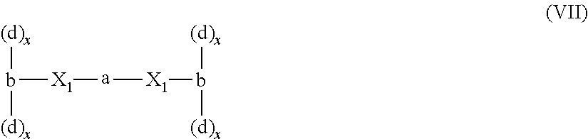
b([X1][a][X1]b([(d)x])[(d)x])([(d)x])[(d)x]
